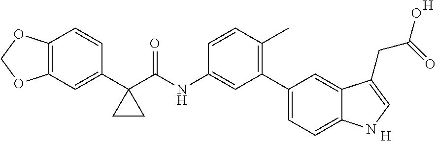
C12=C(OCO1)C=CC(C1(C(NC3=CC(C4=CC=C5C(=C4)C(CC(O)=O)=CN5)=C(C)C=C3)=O)CC1)=C2.[H].[H]
